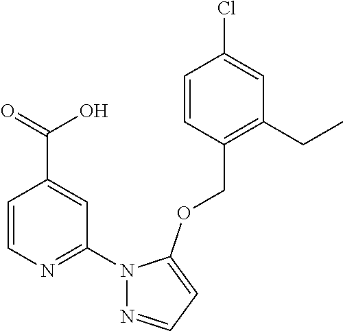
C1=CN=C(N2N=CC=C2OCC2=C(CC)C=C(Cl)C=C2)C=C1C(=O)O
